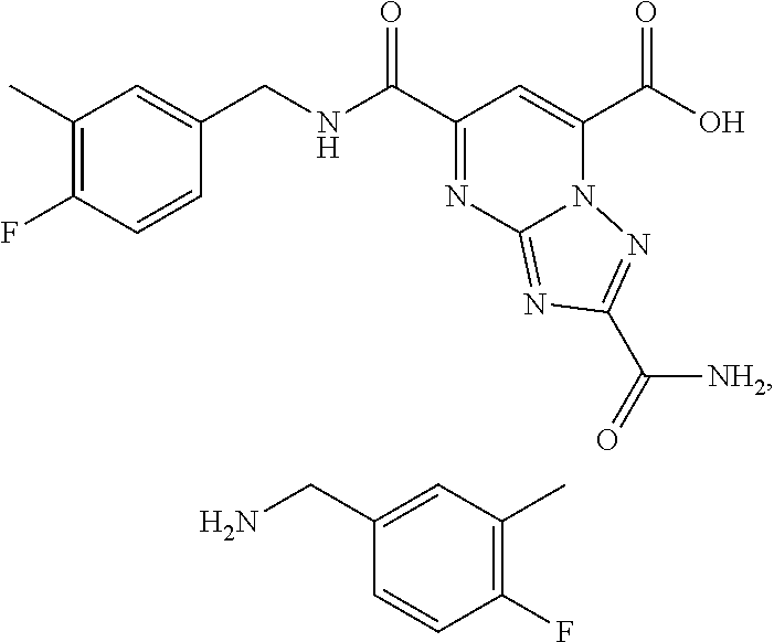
C1(C)=C(F)C=CC(CNC(C2=NC3=NC(C(=O)[NH2])=NN3C(C(O)=O)=C2)=O)=C1.C1(CN)=CC(C)=C(F)C=C1
